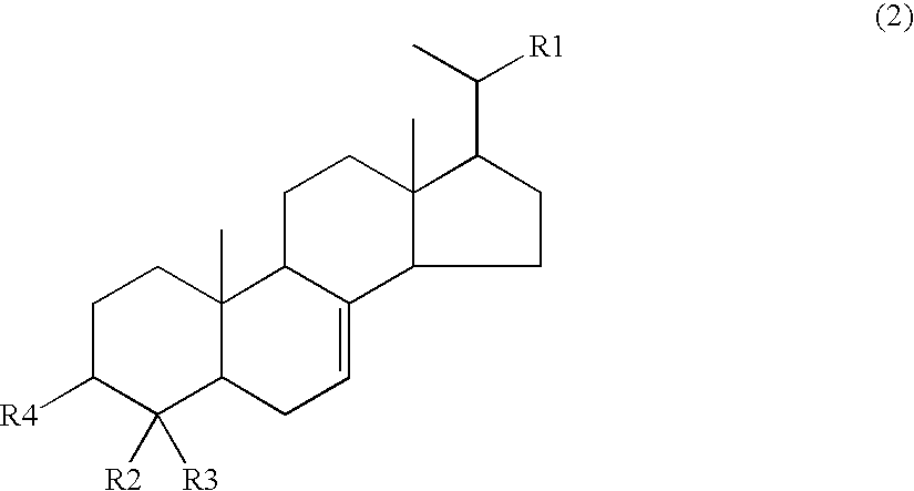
C1C([R4])C([R2])([R3])C2C(C)(C1)C1C(=CC2)C2C(C)(CC1)C(C(C)[R1])CC2
